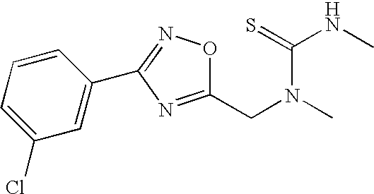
C1(CN(C)C(NC)=S)=NC(C2=CC(Cl)=CC=C2)=NO1
